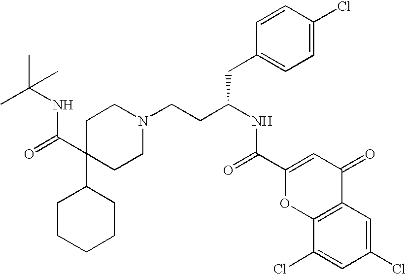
C1C(C(NC(C)(C)C)=O)(C2CCCCC2)CCN(CCC(CC2=CC=C(Cl)C=C2)NC(=O)C2=CC(=O)C3=C(O2)C(Cl)=CC(Cl)=C3)C1
